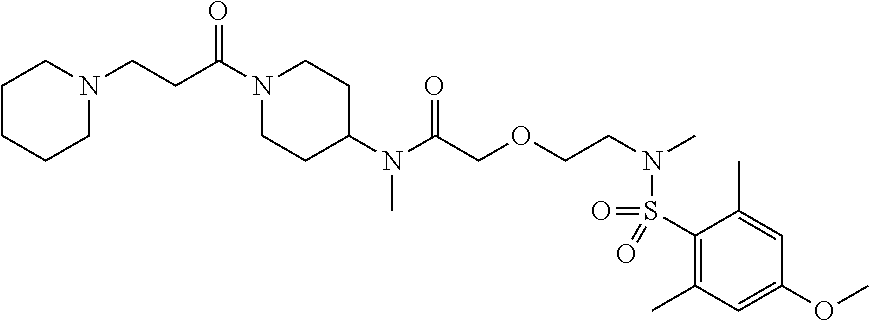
N(C(COCCN(C)S(=O)(=O)C1=C(C)C=C(OC)C=C1C)=O)(C)C1CCN(C(CCN2CCCCC2)=O)CC1
